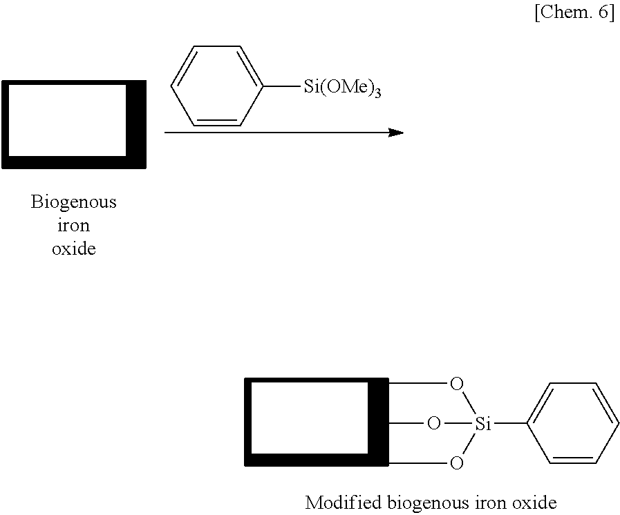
CO[Si](OC)(OC)C1=CC=CC=C1.C1=CC([Si(OMe)3])=CC=C1
